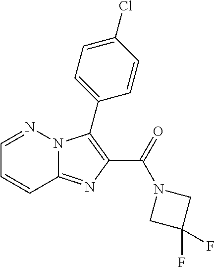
C12=NC(C(=O)N3CC(F)(F)C3)=C(C3=CC=C(Cl)C=C3)N1N=CC=C2
